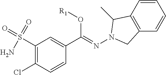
C1(S(=O)(=O)N)=C(Cl)C=CC(C(=NN2C(C)C3=C(C=CC=C3)C2)O[R1])=C1
